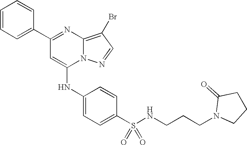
C1=C(C2=NC3=C(Br)C=NN3C(NC3=CC=C(S(NCCCN4CCCC4=O)(=O)=O)C=C3)=C2)C=CC=C1
